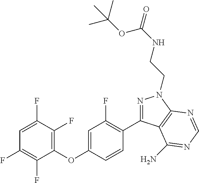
C1=C(F)C(F)=C(OC2=CC(F)=C(C3=NN(CCNC(=O)OC(C)(C)C)C4=C3C(N)=NC=N4)C=C2)C(F)=C1F
